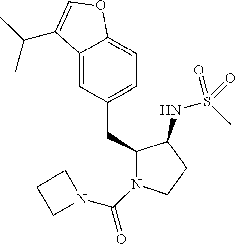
C1(CC2=CC=C3C(=C2)C(C(C)C)=CO3)N(C(N2CCC2)=O)CCC1NS(C)(=O)=O
